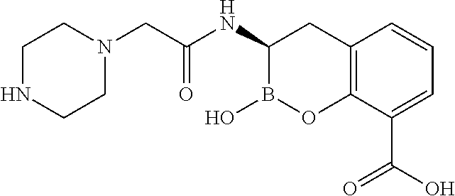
C1NCCN(CC(NC2B(O)OC3=C(C2)C=CC=C3C(O)=O)=O)C1
